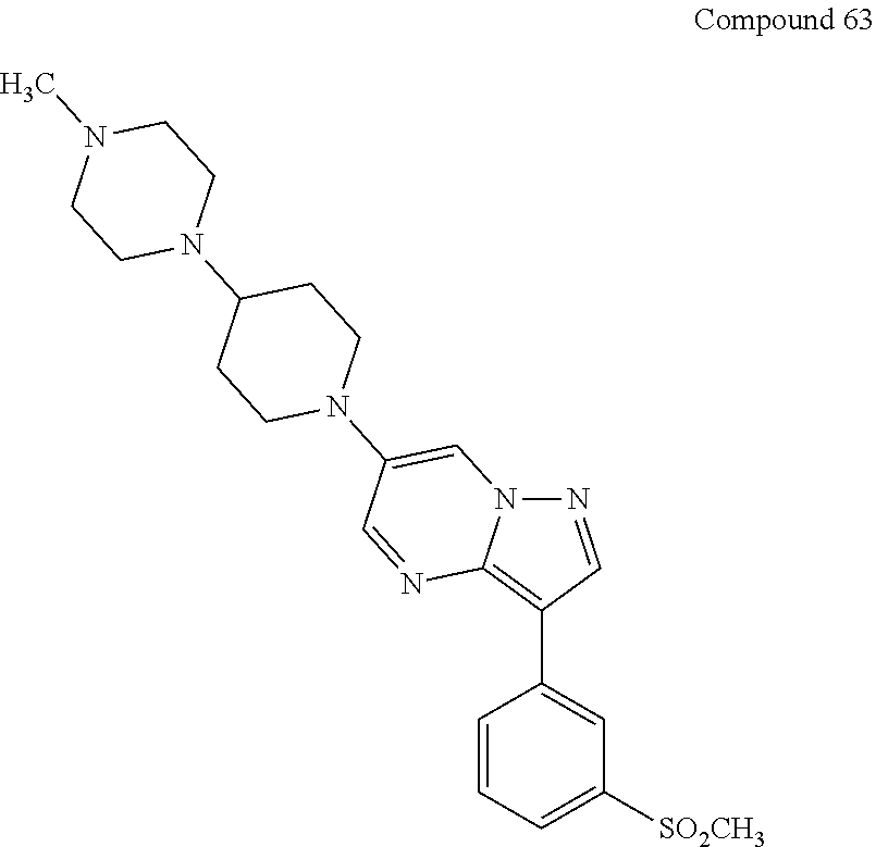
N12N=CC(C3=CC([SO2CH3])=CC=C3)=C1N=CC(N1CCC(N3CCN(C)CC3)CC1)=C2
